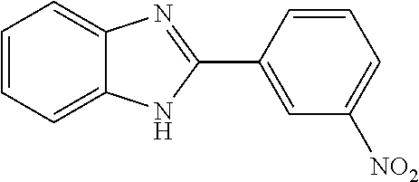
C1=CC=C2C(=C1)N=C(C1=CC([NO2])=CC=C1)N2
